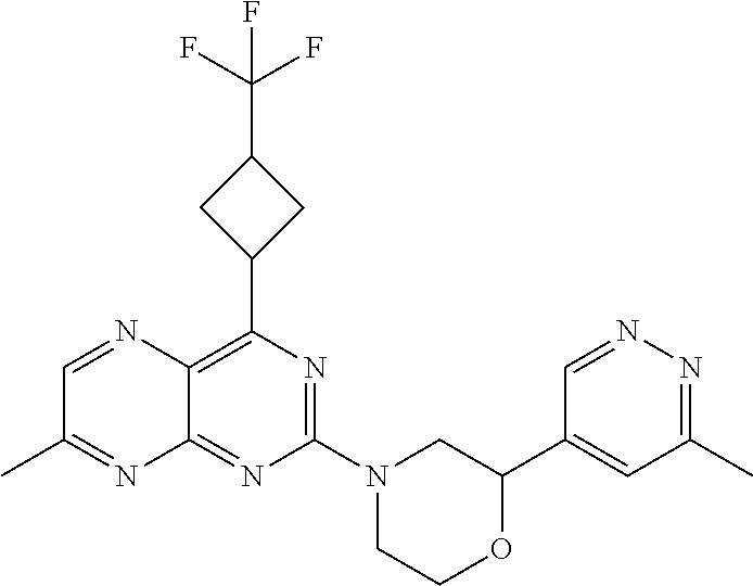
N1=C(N2CC(C3=CC(C)=NN=C3)OCC2)N=C2C(=C1C1CC(C(F)(F)F)C1)N=CC(C)=N2
